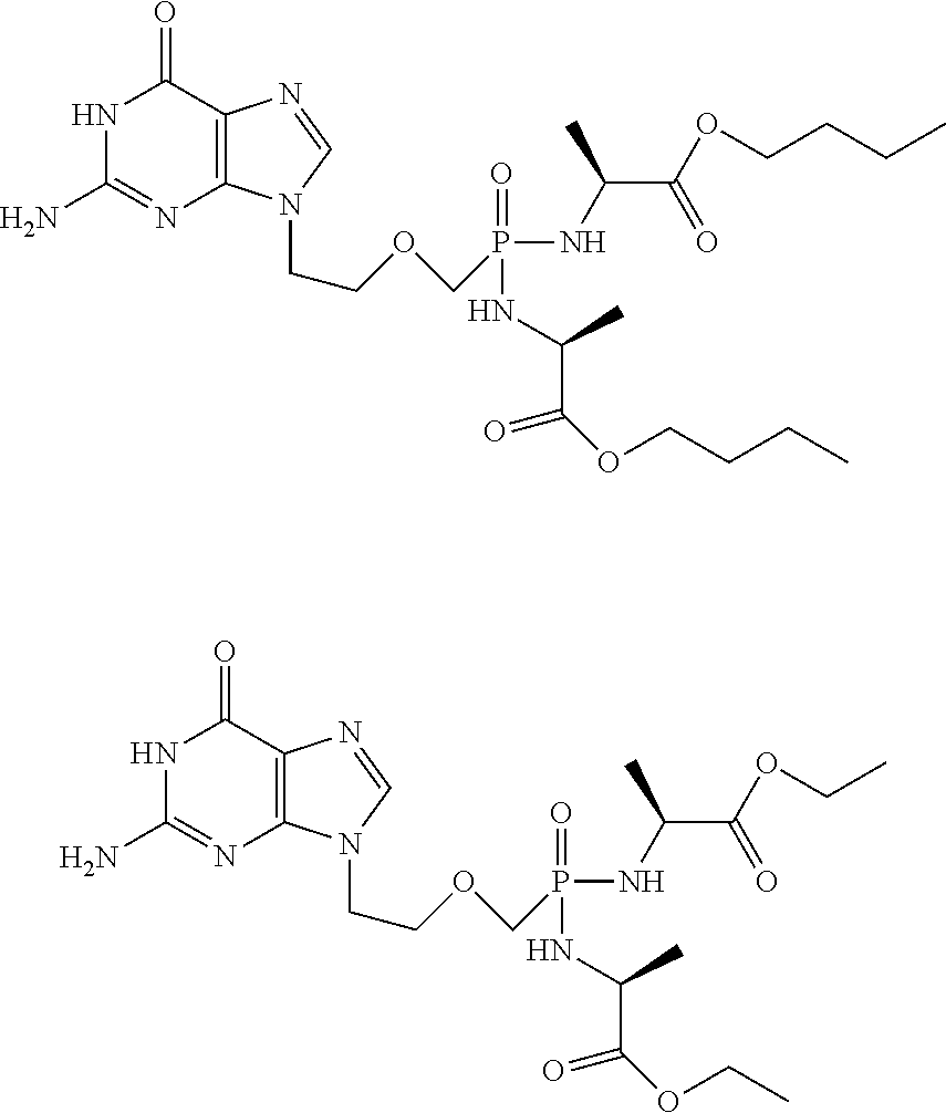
N(P(=O)(NC(C)C(=O)OCCCC)COCCN1C2=C(N=C1)C(=O)NC(N)=N2)C(C)C(=O)OCCCC.N(P(=O)(NC(C)C(=O)OCC)COCCN1C2=C(N=C1)C(=O)NC(N)=N2)C(C)C(=O)OCC
